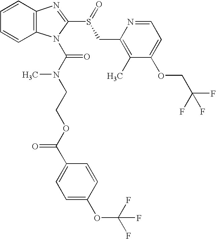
C12=C(C=CC=C1)N=C(S(=O)CC1=C(C)C(OCC(F)(F)F)=CC=N1)N2C(N(CCOC(C1=CC=C(OC(F)(F)F)C=C1)=O)C)=O
